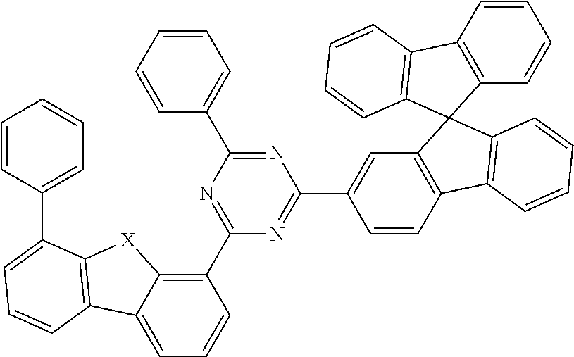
C1(C2=NC(C3=CC=CC=C3)=NC(C3=CC4=C(C=C3)C3=C(C=CC=C3)C43C4=C(C=CC=C4)C4=C3C=CC=C4)=N2)=C2C(=CC=C1)C1=C([X]2)C(C2=CC=CC=C2)=CC=C1
